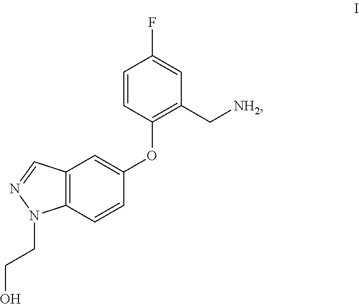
C1=CC(OC2=CC3=C(C=C2)N(CCO)N=C3)=C(C[NH2])C=C1F
